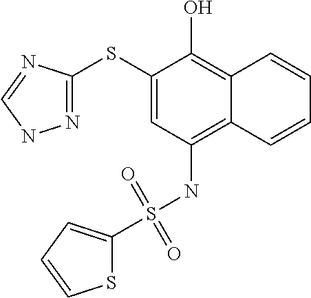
N1=C(SC2=CC(NS(C3=CC=CS3)(=O)=O)=C3C(=C2O)C=CC=C3)N=CN1
